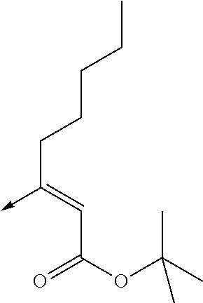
C(C(OC(C)(C)C)=O)=C(CCCCC)->C
